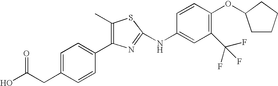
C1(C2=CC=C(CC(O)=O)C=C2)=C(C)SC(NC2=CC(C(F)(F)F)=C(OC3CCCC3)C=C2)=N1
